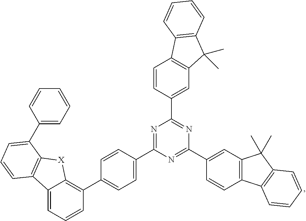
C12=CC=CC(C3=CC=C(C4=NC(C5=CC6=C(C=C5)C5=C(C6(C)C)C=CC=C5)=NC(C5=CC6=C(C=C5)C5=C(C6(C)C)C=CC=C5)=N4)C=C3)=C1[X]C1=C2C=CC=C1C1=CC=CC=C1
